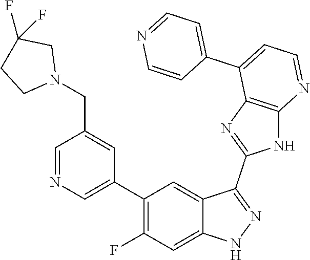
C1=NC=C(C2=C(F)C=C3C(=C2)C(C2=NC4=C(N2)N=CC=C4C2=CC=NC=C2)=NN3)C=C1CN1CC(F)(F)CC1
